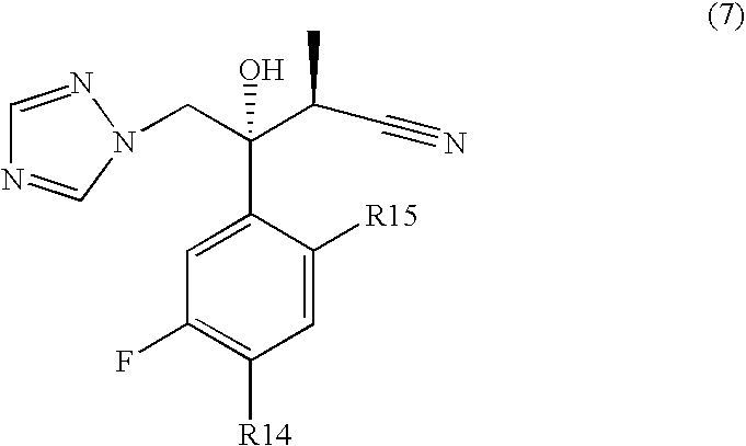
C1(F)=C([R14])C=C([R15])C(C(C(C#N)C)(O)CN2C=NC=N2)=C1
